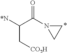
[*N]C(C(N1CC1)=O)C[CO2H]
